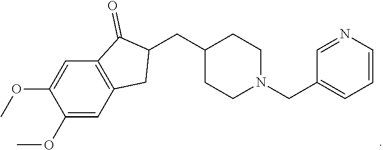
C1(OC)=CC2=C(C=C1OC)C(=O)C(CC1CCN(CC3=CC=CN=C3)CC1)C2
